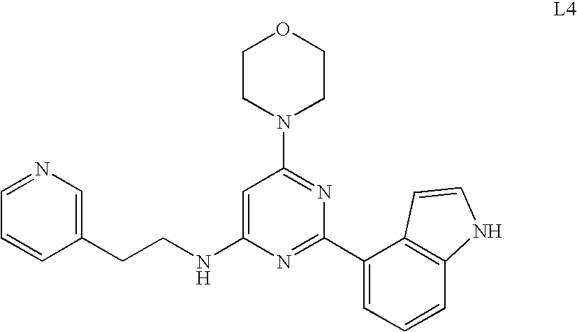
C1CN(C2=NC(C3=CC=CC4=C3C=CN4)=NC(NCCC3=CN=CC=C3)=C2)CCO1
